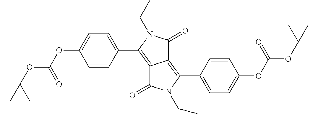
C1=CC(C2=C3C(=C(C4=CC=C(OC(OC(C)(C)C)=O)C=C4)N(CC)C3=O)C(=O)N2CC)=CC=C1OC(OC(C)(C)C)=O
